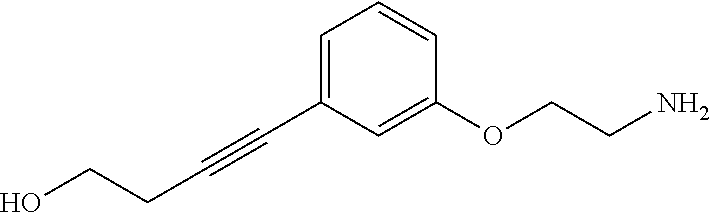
C1=C(C#CCCO)C=C(OCCN)C=C1
